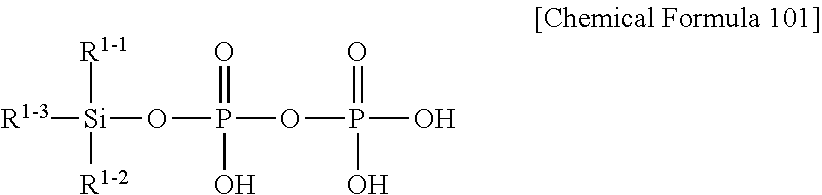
[R1-3][Si]([R1-1])(OP(OP(O)(=O)O)(=O)O)[R1-2]
